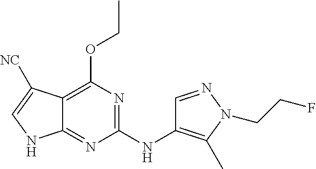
C12=C(OCC)N=C(NC3=C(C)N(CCF)N=C3)N=C1NC=C2[NC]
